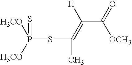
C(SP([H3CO])([H3CO])=S)(C)=C(C([OCH3])=O)[H]
